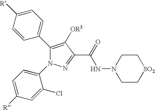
C1(C2=CC=C([R])C=C2)=C([OR3])C(C(=O)NN2CC[SO2]CC2)=NN1C1=CC=C([R])C=C1Cl
